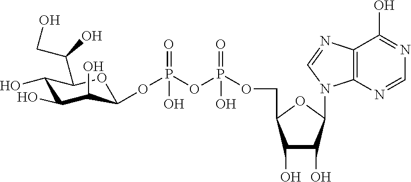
C1(O)C(O)C(O)C(OP(OP(OCC2OC(N3C4=C(C(O)=NC=N4)N=C3)C(O)C2O)(=O)O)(=O)O)OC1C(CO)O
